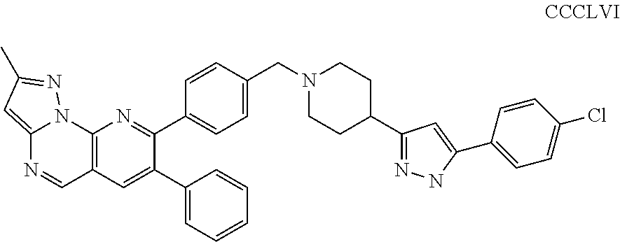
C12=C(C=C(C3=CC=CC=C3)C(C3=CC=C(CN4CCC(C5=NNC(C6=CC=C(Cl)C=C6)=C5)CC4)C=C3)=N1)C=NC1=CC(C)=NN21
